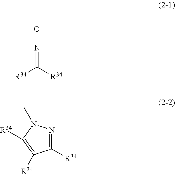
N(=C([R34])[R34])OC.C1([R34])=NN(C)C([R34])=C1[R34]
